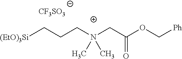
[(EtO)3Si]CCCN(CC(OC[Ph])=O)(C)C.[CF3SO3]
